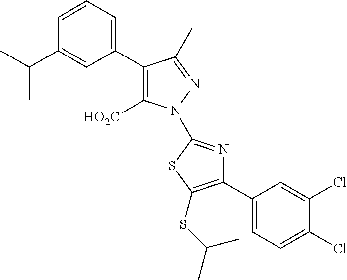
C1(C2=C([HO2C])N(C3=NC(C4=CC=C(Cl)C(Cl)=C4)=C(SC(C)C)S3)N=C2C)=CC=CC(C(C)C)=C1
